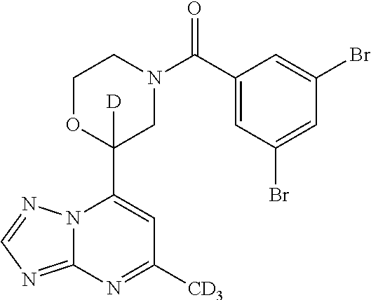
N12C(=NC=N1)N=C([CD3])C=C2C1([D])CN(C(=O)C2=CC(Br)=CC(Br)=C2)CCO1
